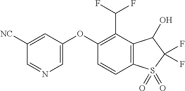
C1([NC])=CC(OC2=C(C(F)F)C3=C(C=C2)S(=O)(=O)C(F)(F)C3O)=CN=C1
